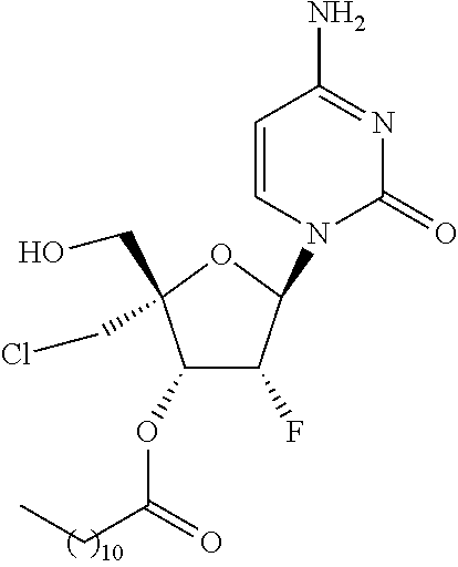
C1(OC(CC)=O)C(F)C(N2C(=O)N=C(N)C=C2)OC1(CO)CCl
